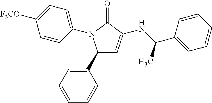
C1(C2=CC=CC=C2)C=C(NC(C2=CC=CC=C2)C)C(=O)N1C1=CC=C([F3CO])C=C1
